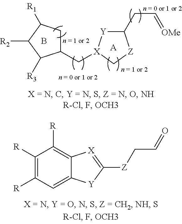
B.C1(C[X]2[Y]C(CC=[OMe])[Z]C2)CC([R1])C([R2])C1[R3].[A].C1([R])=C([R])C=C2C(=C1[R])[X]=C([Z]CC=O)[Y]2
